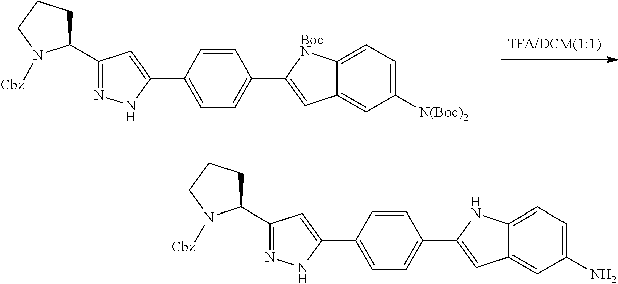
C1(C2=CC=C(C3=CC4=CC([N(Boc)2])=CC=C4[BocN]3)C=C2)=CC(C2CCCN2[Cbz])=NN1.C1(C2=CC=C(C3=CC4=CC(N)=CC=C4N3)C=C2)=CC(C2CCCN2[Cbz])=NN1
